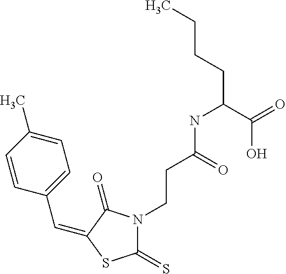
C(C1=CC=C(C)C=C1)=C1C(=O)N(CCC(NC(CCCC)C(=O)O)=O)C(=S)S1
